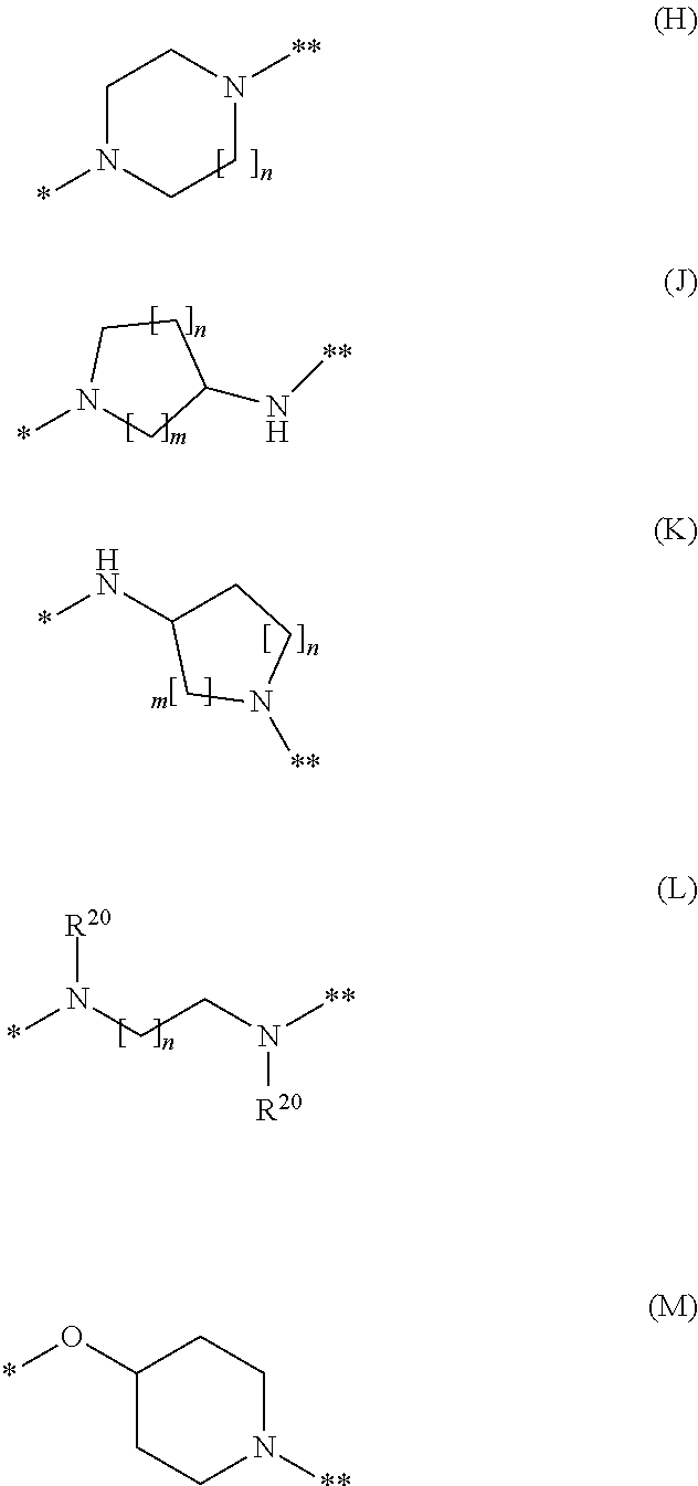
C1N(*)CCN([**])C1.*NC1CCN([**])C1.*N(CCN([**])[R20])[R20].*N1CC(N[**])CC1.C1(O*)CCN([**])CC1
